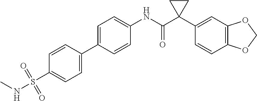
C1=CC(C2=CC=C(S(NC)(=O)=O)C=C2)=CC=C1NC(C1(C2=CC3=C(C=C2)OCO3)CC1)=O
